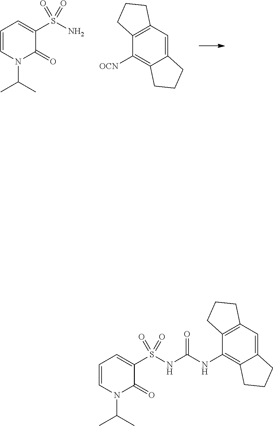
C12=CC3=C(C([OCN])=C1CCC2)CCC3.NS(C1=CC=CN(C(C)C)C1=O)(=O)=O.C12=CC3=C(C(NC(NS(C4=CC=CN(C(C)C)C4=O)(=O)=O)=O)=C1CCC2)CCC3
